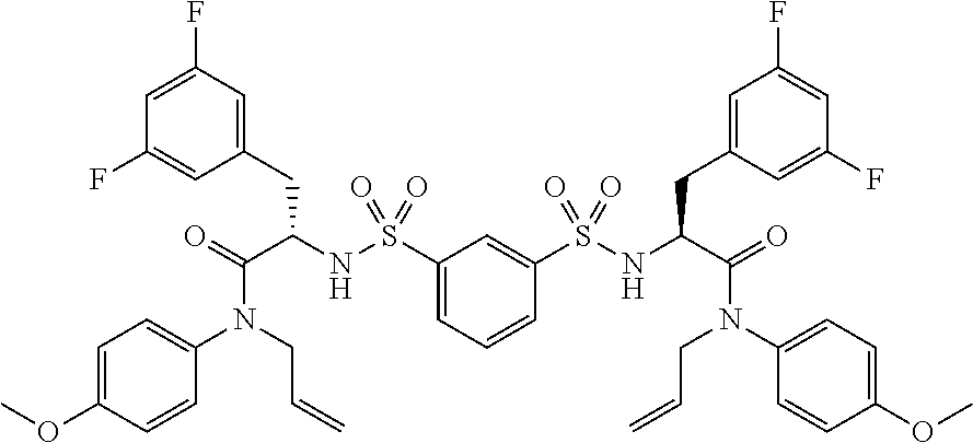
C1(S(NC(C(=O)N(CC=C)C2=CC=C(OC)C=C2)CC2=CC(F)=CC(F)=C2)(=O)=O)=CC=CC(S(NC(C(=O)N(C2=CC=C(OC)C=C2)CC=C)CC2=CC(F)=CC(F)=C2)(=O)=O)=C1
